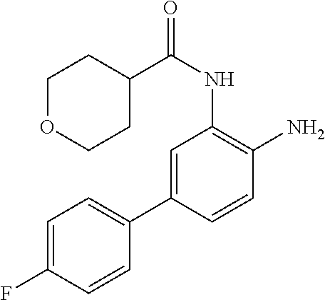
C1=C(C2=CC=C(F)C=C2)C=CC(N)=C1NC(C1CCOCC1)=O
